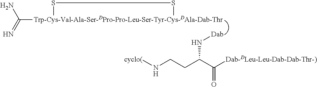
[Trp-Cys-Val-Ala-Ser-DPro-Pro-Leu-Ser-Tyr-Cys-DAla-Dab-Thr]1(C(=N)N)SS1.[Dab]NC(CCN[cyclo(])C([Dab-DLeu-Leu-Dab-Dab-Thr-)])=O
